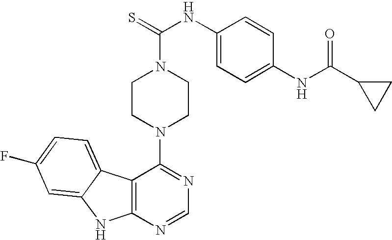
C12=C(N=CN=C1N1CCN(C(=S)NC3=CC=C(NC(C4CC4)=O)C=C3)CC1)NC1=CC(F)=CC=C21
